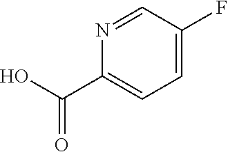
C1(C(O)=O)=CC=C(F)C=N1
